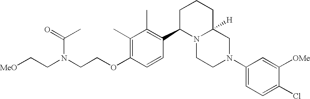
C1(C)=C(OCCN(CC[MeO])C(=O)C)C=CC(C2N3C([H])(CCC2)CN(C2=CC=C(Cl)C([OMe])=C2)CC3)=C1C
